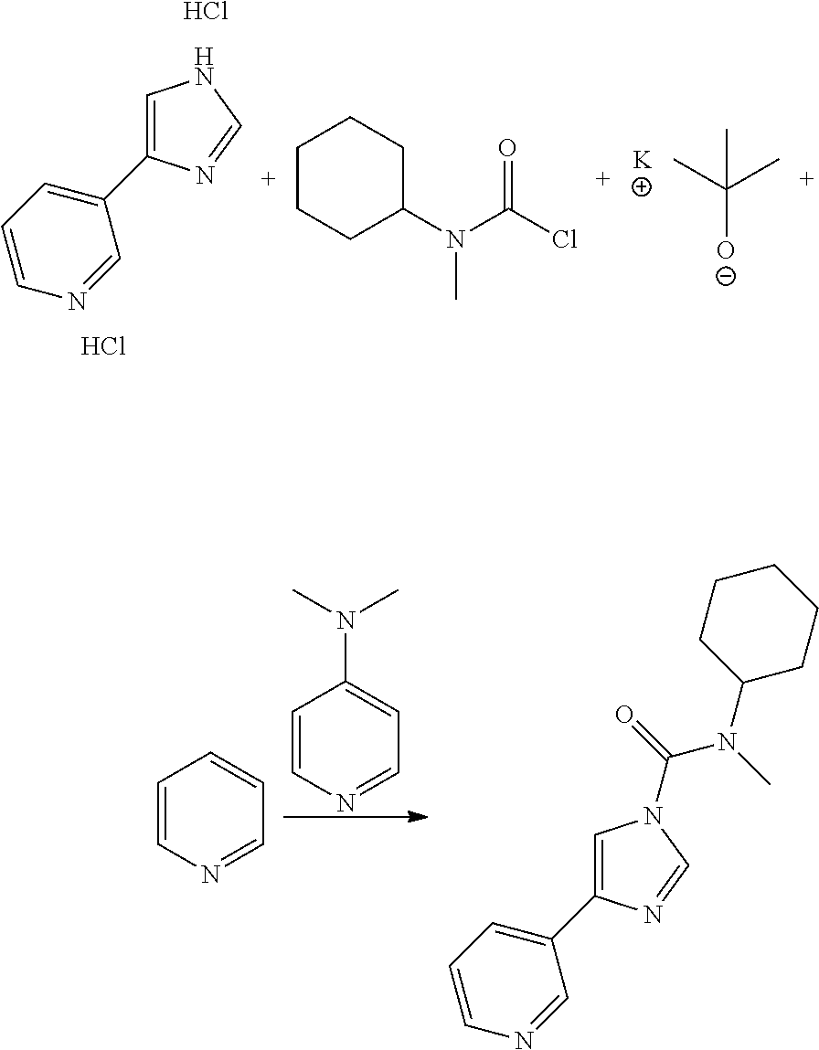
C1=CN=CC(C2=CNC=N2)=C1.Cl.Cl.C1CCC(N(C(Cl)=O)C)CC1.C([O-])(C)(C)C.[K].C1=CN=CC=C1.C1=CN=CC=C1N(C)C.C1=CN=CC(C2=CN(C(=O)N(C)C3CCCCC3)C=N2)=C1
